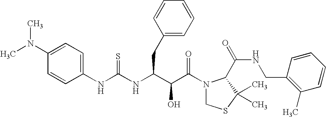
C1(NC(=S)NC(CC2=CC=CC=C2)C(C(N2CSC(C)(C)C2C(NCC2=C(C)C=CC=C2)=O)=O)O)=CC=C(N(C)C)C=C1
